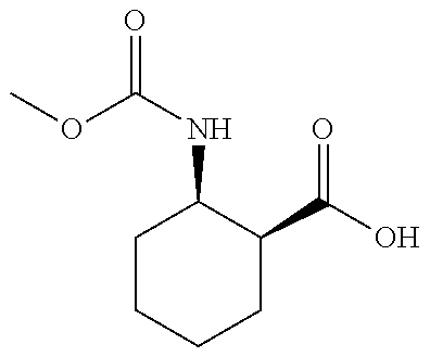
COC(NC1CCCCC1C(O)=O)=O
